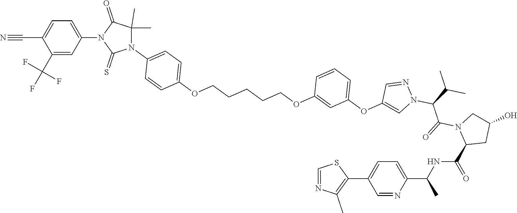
C1=NC(C)=C(C2=CC=C(C(NC(C3CC(O)CN3C(=O)C(C(C)C)N3N=CC(OC4=CC=CC(OCCCCCOC5=CC=C(N6C(C)(C)C(=O)N(C7=CC=C(C#N)C(C(F)(F)F)=C7)C6=S)C=C5)=C4)=C3)=O)C)N=C2)S1
